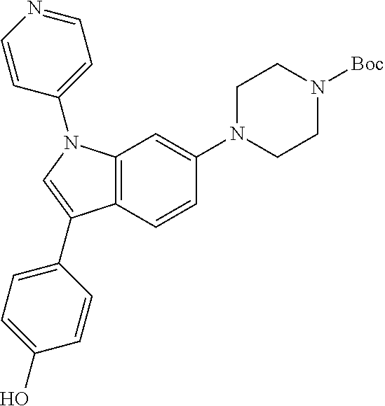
C12=C(C=CC(N3CCN([Boc])CC3)=C1)C(C1=CC=C(O)C=C1)=CN2C1=CC=NC=C1
